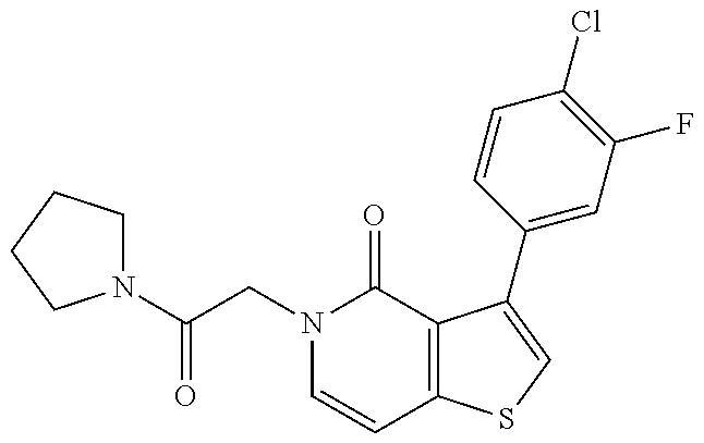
N1(C(CN2C=CC3=C(C2=O)C(C2=CC(F)=C(Cl)C=C2)=CS3)=O)CCCC1
